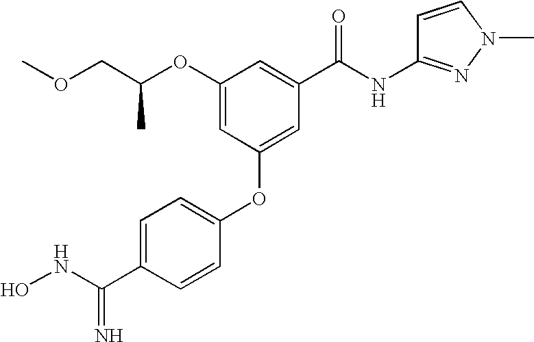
O(C1=CC(OC2=CC=C(C(NO)=N)C=C2)=CC(C(NC2=NN(C)C=C2)=O)=C1)C(COC)C
